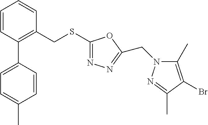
C1=CC(C2=CC=C(C)C=C2)=C(CSC2=NN=C(CN3C(C)=C(Br)C(C)=N3)O2)C=C1
